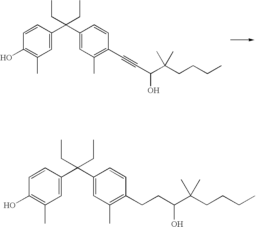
C1=CC(C(C2=CC(C)=C(C#CC(C(CCCC)(C)C)O)C=C2)(CC)CC)=CC(C)=C1O.C1=CC(C(C2=CC(C)=C(CCC(C(CCCC)(C)C)O)C=C2)(CC)CC)=CC(C)=C1O
